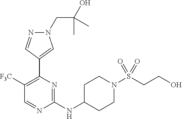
N1(CC(O)(C)C)N=CC(C2=C([F3C])C=NC(NC3CCN(S(CCO)(=O)=O)CC3)=N2)=C1
